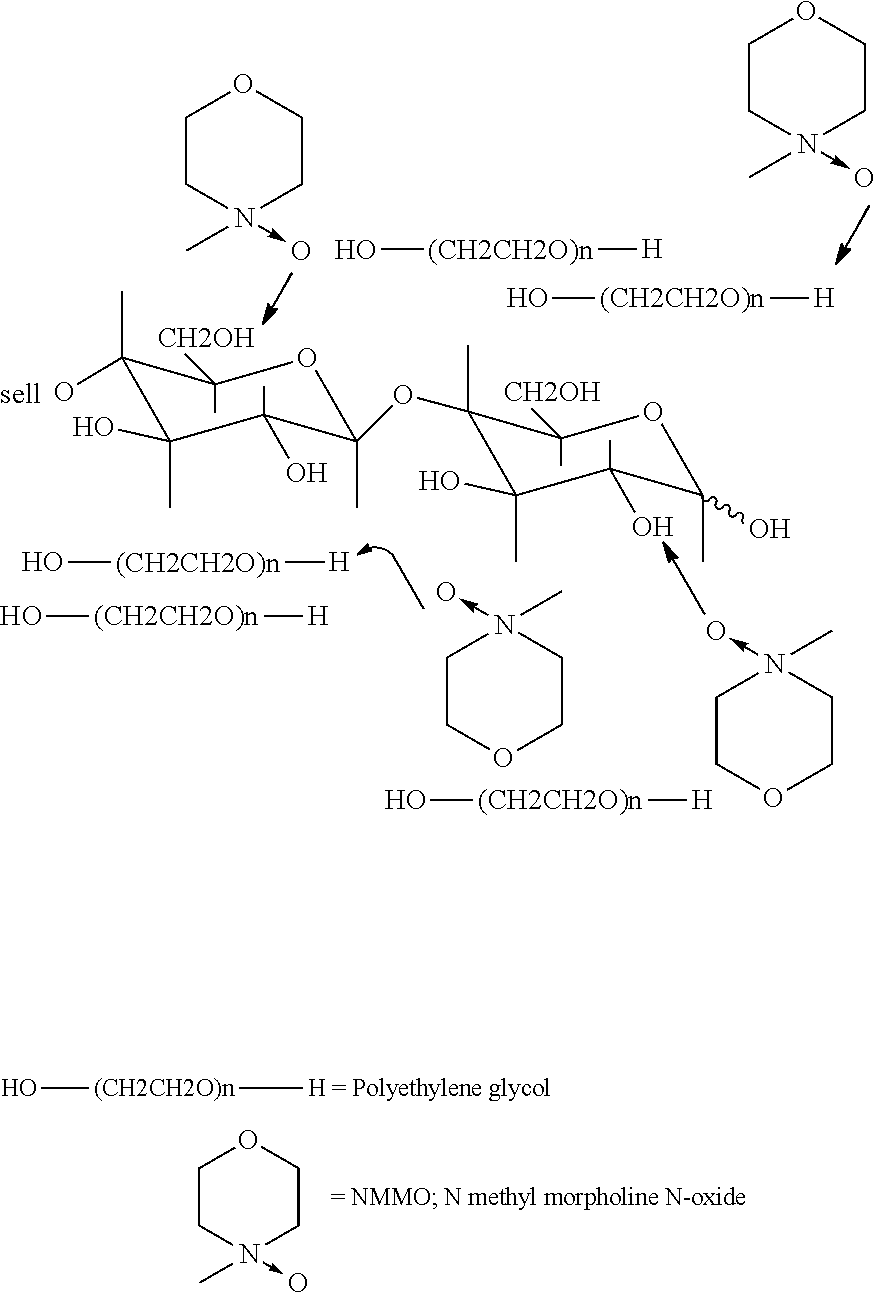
O1C(C)(OC2(C)C([CH2OH])(C)OC(C)(O)C(O)(C)C2(C)O)C(O)(C)C(C)(O)C(C)(O)C1([CH2OH])C.C1COCCN1(C)->O.C1COCCN1(C)->O.O[(CH2CH2O)n][H].O[(CH2CH2O)n][H].O[(CH2CH2O)n][H].O[(CH2CH2O)n][H].O[(CH2CH2O)n][H].C1CN(C)(->O)CCO1.C1CN(C)(->O)CCO1.C1CN(C)(->O)CCO1.O[(CH2CH2O)n][H = Polyethylene glycol]
